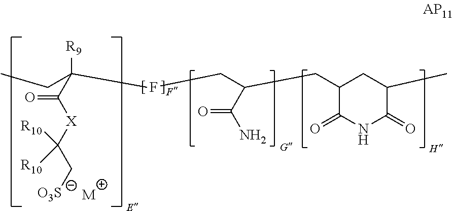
C1(=O)NC(=O)C(C)CC1CC(CFC([R9])(CC)C([X]C(C[O3S])([R10])[R10])=O)C(N)=O.[M]
